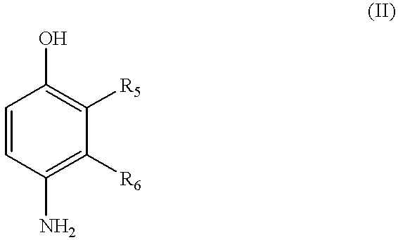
C1=CC(N)=C([R6])C([R5])=C1O
